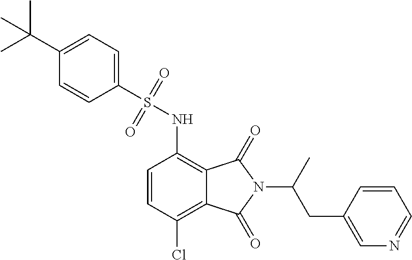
C1=CC(Cl)=C2C(=C1NS(=O)(=O)C1=CC=C(C(C)(C)C)C=C1)C(=O)N(C(CC1=CN=CC=C1)C)C2=O
